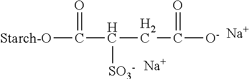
[Starch-O]C(=O)C(CC(=O)[O-])[SO3-].[Na].[Na]
